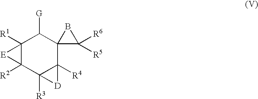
C12([R1])C([R2])(C3([R3])C([R4])(C4(C1[G])C([R6])([R5])B4)[D]3)[E]2
